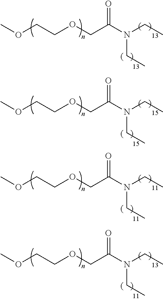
COCCOCC(N(CC)CC)=O.COCCOCC(N(CC)CC)=O.COCCOCC(N(CC)CC)=O.COCCOCC(N(CC)CC)=O
